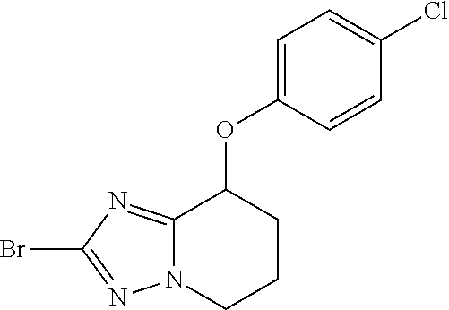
BrC1=NN2C(=N1)C(OC1=CC=C(Cl)C=C1)CCC2
